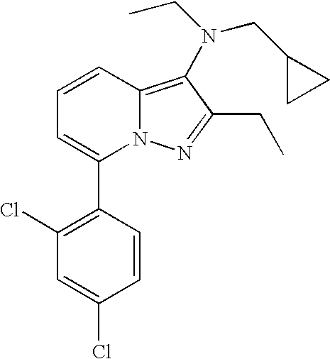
C1(C2=CC=CC3=C(N(CC4CC4)CC)C(CC)=NN23)=C(Cl)C=C(Cl)C=C1
